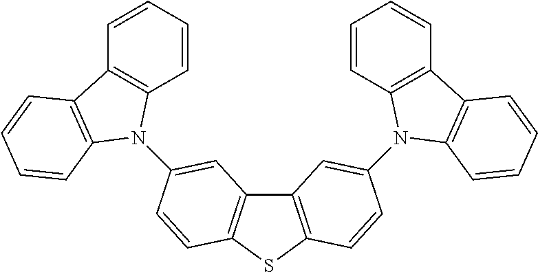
C1=CC=CC2=C1C1=C(C=CC=C1)N2C1=CC2=C(SC3=C2C=C(N2C4=C(C=CC=C4)C4=C2C=CC=C4)C=C3)C=C1
